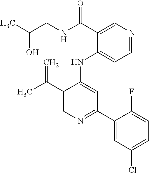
CC(CNC(C1=CN=CC=C1NC1=CC(C2=CC(Cl)=CC=C2F)=NC=C1C(C)=C)=O)O
